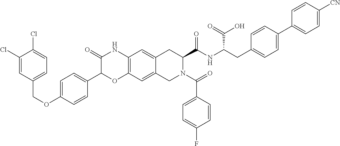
C1(Cl)=CC(COC2=CC=C(C3OC4=C(NC3=O)C=C3C(=C4)CN(C(=O)C4=CC=C(F)C=C4)C(C(NC(CC4=CC=C(C5=CC=C([CN])C=C5)C=C4)C(=O)O)=O)C3)C=C2)=CC=C1Cl
